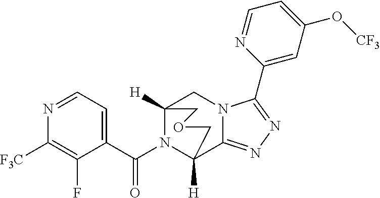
N1=CC=C(C(N2C3([H])C4=NN=C(C5=CC(O[CF3])=CC=N5)N4CC2([H])COC3)=O)C(F)=C1[F3C]
